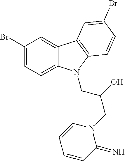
C1(Br)=CC=C2C(=C1)C1=C(C=CC(Br)=C1)N2CC(O)CN1C=CC=CC1=N
